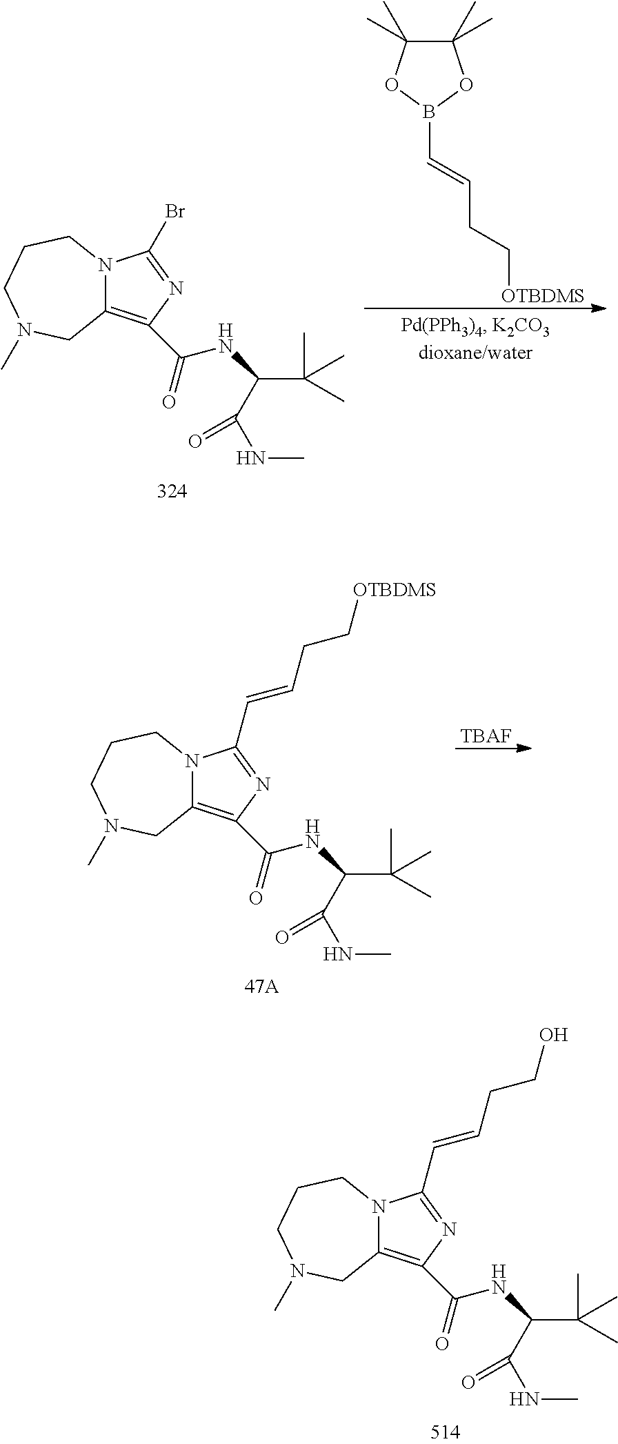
[TBAF].N12C(=C(C(=O)NC(C(C)(C)C)C(NC)=O)N=C1C=CCC[OTBDMS])CN(C)CCC2.N12C(=C(C(=O)NC(C(C)(C)C)C(NC)=O)N=C1C=CCCO)CN(C)CCC2.N12C(=C(C(=O)NC(C(C)(C)C)C(NC)=O)N=C1Br)CN(C)CCC2.C1(C)(C)C(C)(C)OB(C=CCC[OTBDMS])O1
